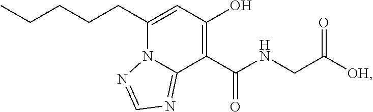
C1(CCCCC)=CC(O)=C(C(NCC([OH])=O)=O)C2=NC=NN12
